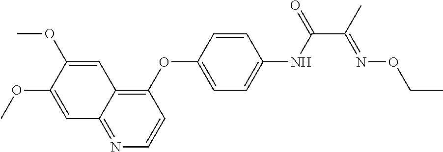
C1=C(OC)C(OC)=CC2=C(OC3=CC=C(NC(=O)C(C)=NOCC)C=C3)C=CN=C12
